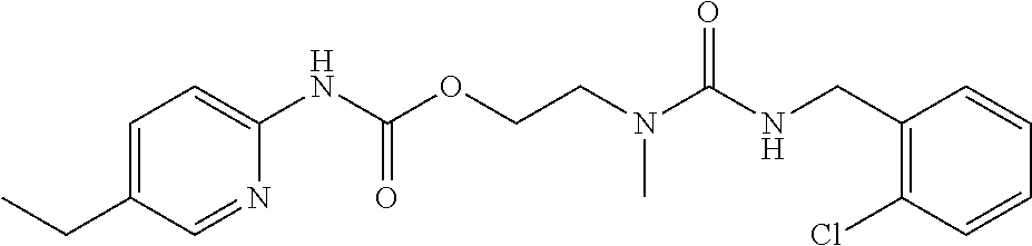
C1=CC=CC(Cl)=C1CNC(N(CCOC(NC1=CC=C(CC)C=N1)=O)C)=O
